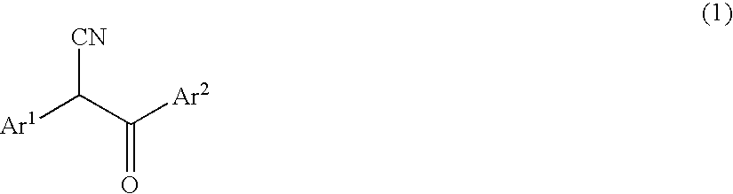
[Ar1]C(C([Ar2])=O)[CN]
